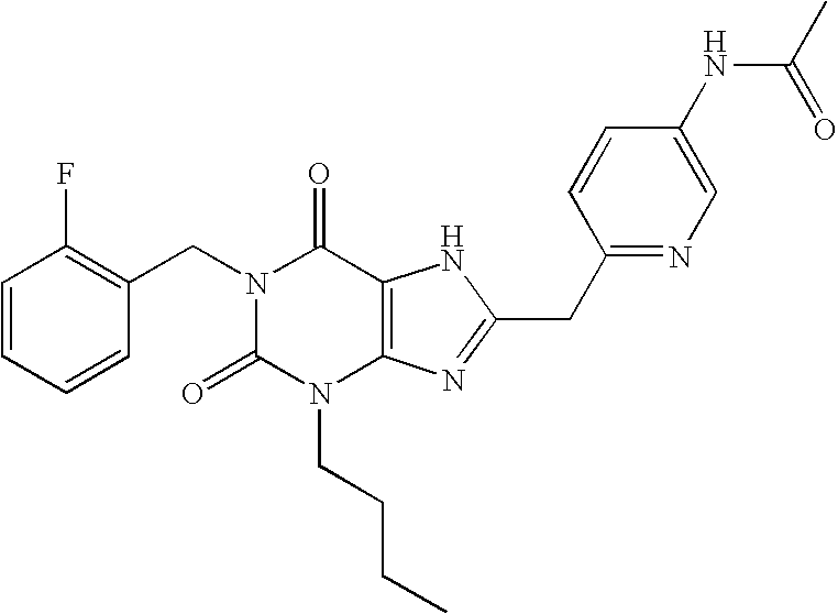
C1=CC=CC(CN2C(=O)N(CCCC)C3=C(C2=O)NC(CC2=NC=C(NC(C)=O)C=C2)=N3)=C1F
